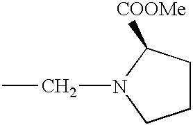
C1CC([COOMe])N(CC)C1
